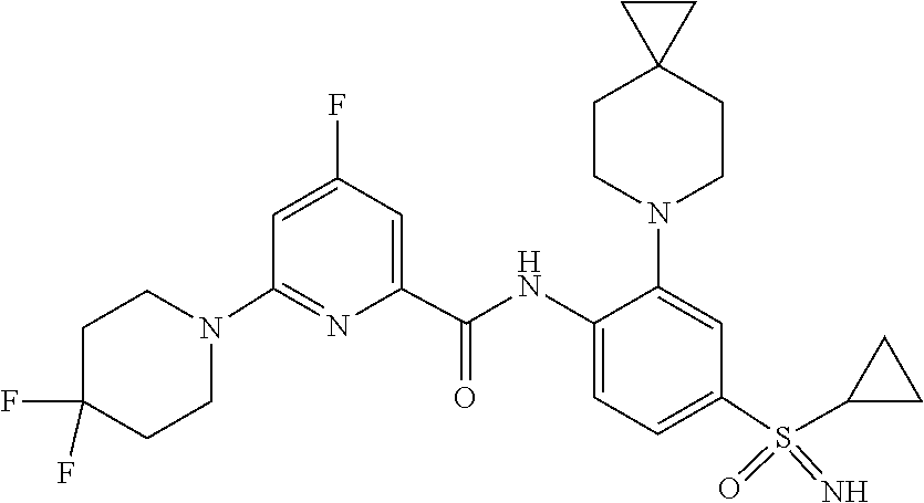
C1C(F)(F)CCN(C2=NC(C(NC3=CC=C(S(=N)(=O)C4CC4)C=C3N3CCC4(CC3)CC4)=O)=CC(F)=C2)C1
